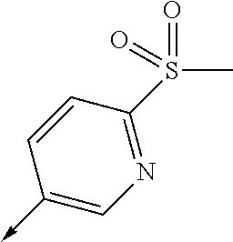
C1(->C)=CN=C(S(C)(=O)=O)C=C1
